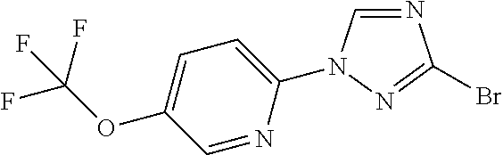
N1=CN(C2=CC=C(OC(F)(F)F)C=N2)N=C1Br
